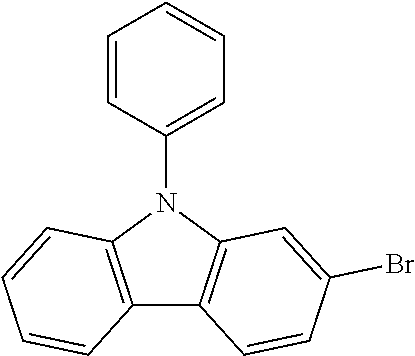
C1=CC(N2C3=C(C4=C2C=C(Br)C=C4)C=CC=C3)=CC=C1
